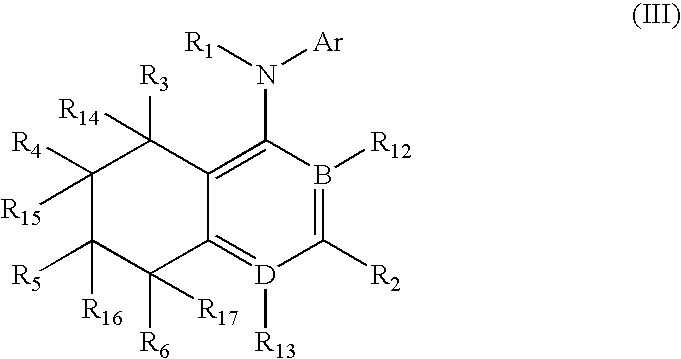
C1([R4])([R15])C([R5])([R16])C([R6])([R17])C2=[D]([R13])C([R2])=B([R12])C(N([Ar])[R1])=C2C1([R3])[R14]
